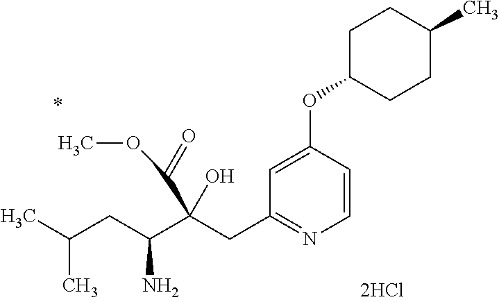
C1=CC(OC2CCC(C)CC2)=CC(CC(C(CC(C)C)N)(C(=O)OC)O)=N1
